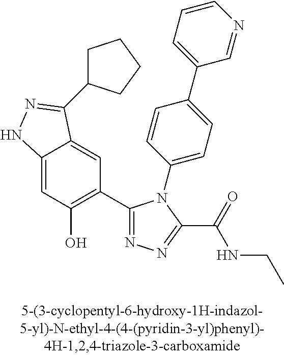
C1=C2C(=CC(C3=NN=C(C(=O)NCC)N3C3=CC=C(C4=CC=CN=C4)C=C3)=C1O)C(C1CCCC1)=NN2
